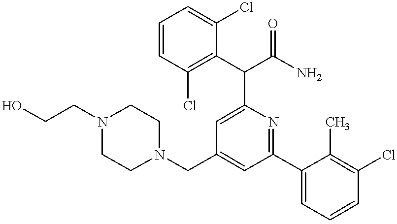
N1(CC2=CC(C3=CC=CC(Cl)=C3C)=NC(C(C3=C(Cl)C=CC=C3Cl)C(N)=O)=C2)CCN(CCO)CC1
